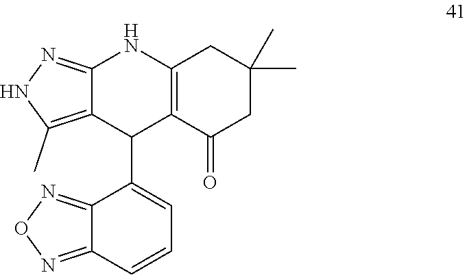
C12=NNC(C)=C1C(C1=CC=CC3=NON=C13)C1=C(N2)CC(C)(C)CC1=O
